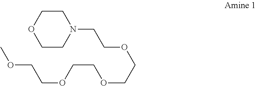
O1CCN(CCOCCOCCOCCOC)CC1
